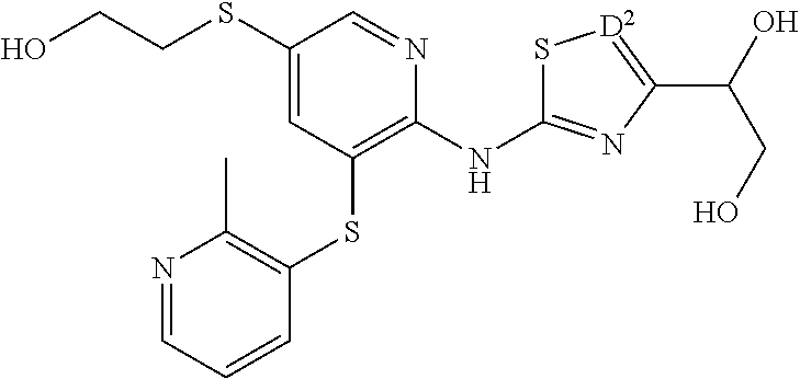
S(C1=CC(SC2=C(C)N=CC=C2)=C(NC2=NC(C(O)CO)=[D2]S2)N=C1)CCO
